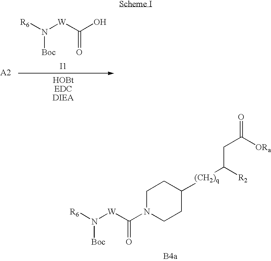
N([W]C(O)=O)([R6])[Boc].[I1].C1N(C([W]N([R6])[Boc])=O)CCC([(CH2)q]C([R2])CC(=O)[ORa])C1
